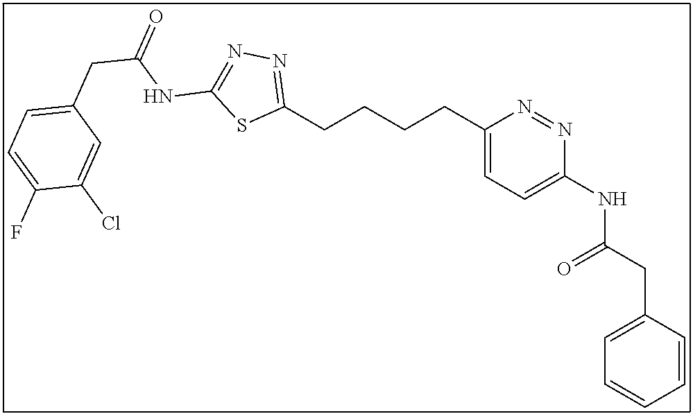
C1(CCCCC2=CC=C(NC(CC3=CC=CC=C3)=O)N=N2)=NN=C(NC(CC2=CC=C(F)C(Cl)=C2)=O)S1
